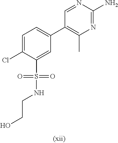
C1=C(Cl)C(S(=O)(NCCO)=O)=CC(C2=C(C)N=C(N)N=C2)=C1
